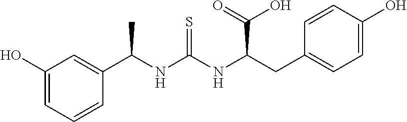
C1(C(NC(NC(CC2=CC=C(O)C=C2)C(O)=O)=S)C)=CC(O)=CC=C1
